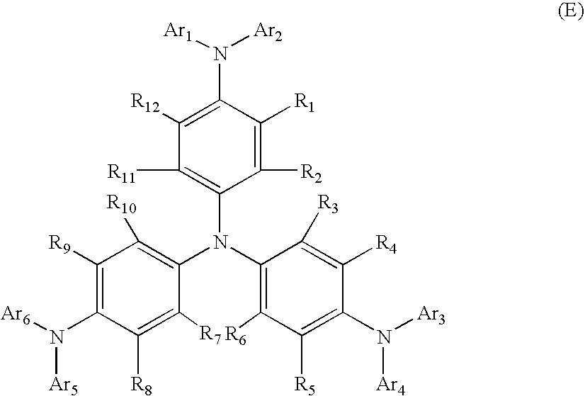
C1([R11])=C(N(C2=C([R6])C([R5])=C(N([Ar4])[Ar3])C([R4])=C2[R3])C2=C([R10])C([R9])=C(N([Ar5])[Ar6])C([R8])=C2[R7])C([R2])=C([R1])C(N([Ar1])[Ar2])=C1[R12]
